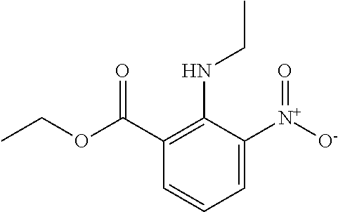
C1(C(=O)OCC)=C(NCC)C([N+]([O-])=O)=CC=C1
